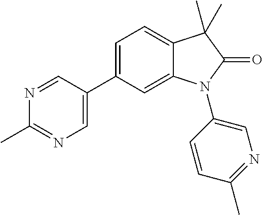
C12=CC(C3=CN=C(C)N=C3)=CC=C1C(C)(C)C(=O)N2C1=CN=C(C)C=C1
